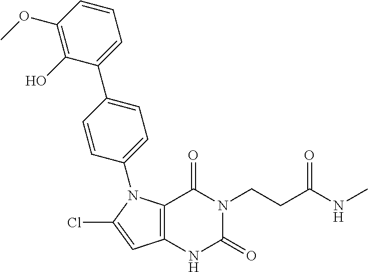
C12=C(C=C(Cl)N1C1=CC=C(C3=CC=CC(OC)=C3O)C=C1)NC(=O)N(CCC(NC)=O)C2=O
